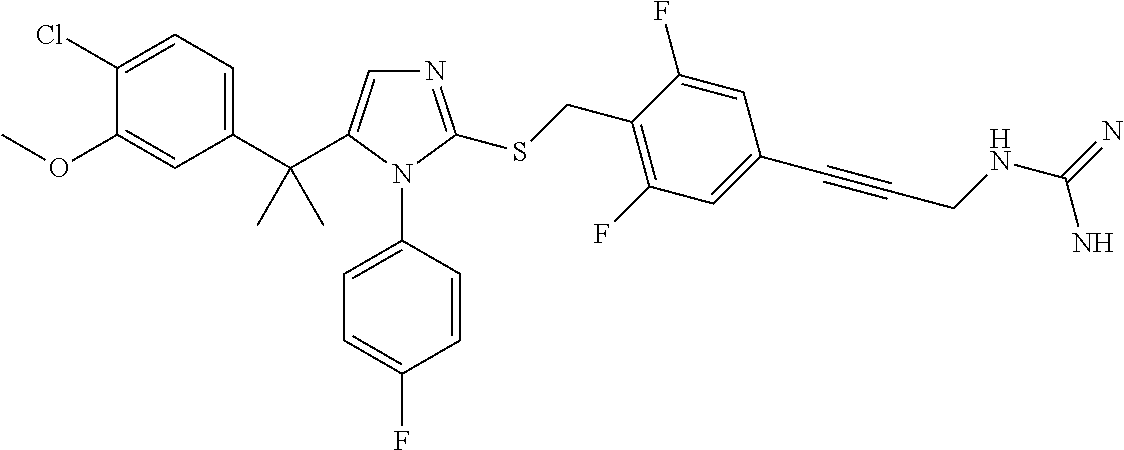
C1(C(C)(C)C2=CN=C(SCC3=C(F)C=C(C#CCNC(N)=N)C=C3F)N2C2=CC=C(F)C=C2)=CC=C(Cl)C(OC)=C1
